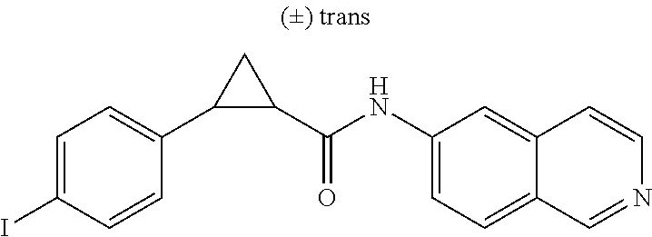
IC1=CC=C(C2C(C(NC3=CC=C4C(=C3)C=CN=C4)=O)C2)C=C1
